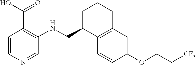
C1=CN=CC(NCC2C3=C(CCC2)C=C(OCC[CF3])C=C3)=C1C(=O)O
